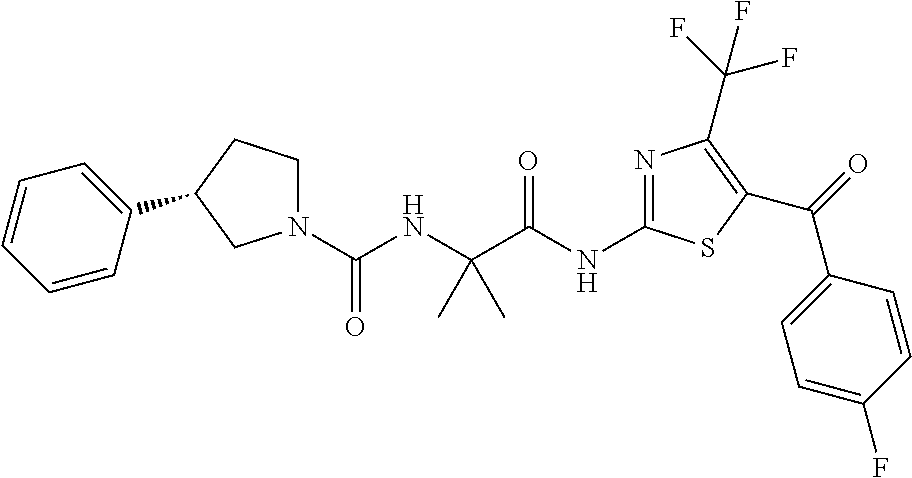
N(C(C(NC(N1CCC(C2=CC=CC=C2)C1)=O)(C)C)=O)C1=NC(C(F)(F)F)=C(C(C2=CC=C(F)C=C2)=O)S1
